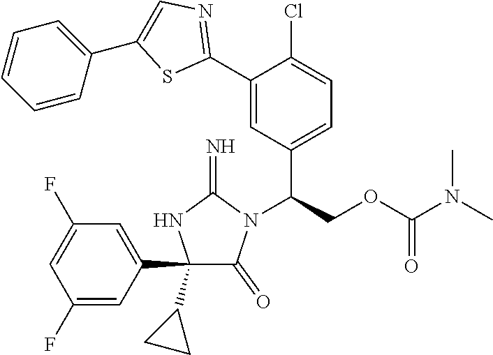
C1(C2=CC(F)=CC(F)=C2)(C2CC2)C(=O)N(C(COC(N(C)C)=O)C2=CC=C(Cl)C(C3=NC=C(C4=CC=CC=C4)S3)=C2)C(=N)N1
